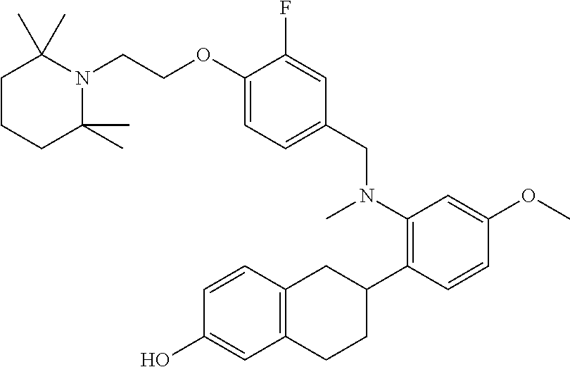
N1(CCOC2=CC=C(CN(C3=C(C4CC5=C(CC4)C=C(O)C=C5)C=CC(OC)=C3)C)C=C2F)C(C)(C)CCCC1(C)C
